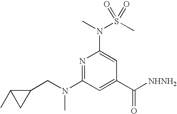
N1=C(N(CC2C(C)C2)C)C=C(C([NHNH2])=O)C=C1N(C)S(C)(=O)=O
